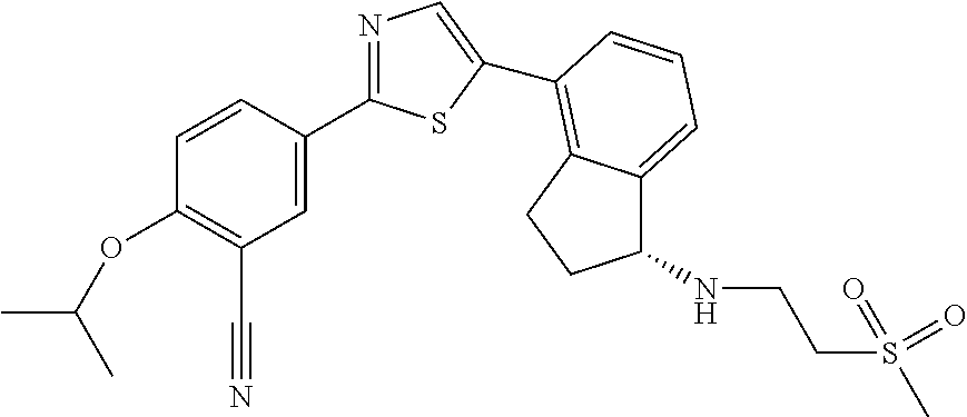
C1=CC(C2=NC=C(C3=C4C(=CC=C3)C(NCCS(C)(=O)=O)CC4)S2)=CC(C#N)=C1OC(C)C
